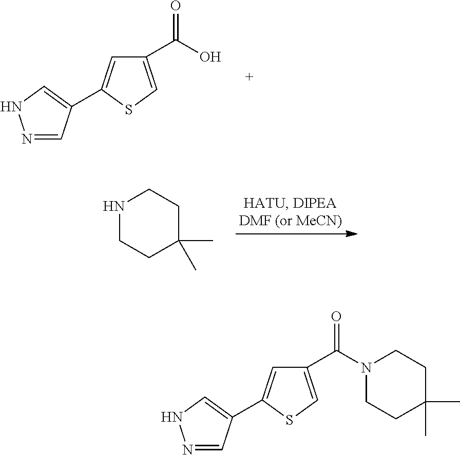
C1(C(O)=O)=CSC(C2=CNN=C2)=C1.N1CCC(C)(C)CC1.C1(C(N2CCC(C)(C)CC2)=O)=CSC(C2=CNN=C2)=C1
